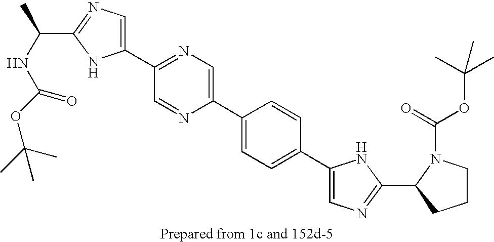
C(C1=NC=C(C2=NC=C(C3=CC=C(C4=CN=C(C5N(C(=O)OC(C)(C)C)CCC5)N4)C=C3)N=C2)N1)(NC(=O)OC(C)(C)C)C
